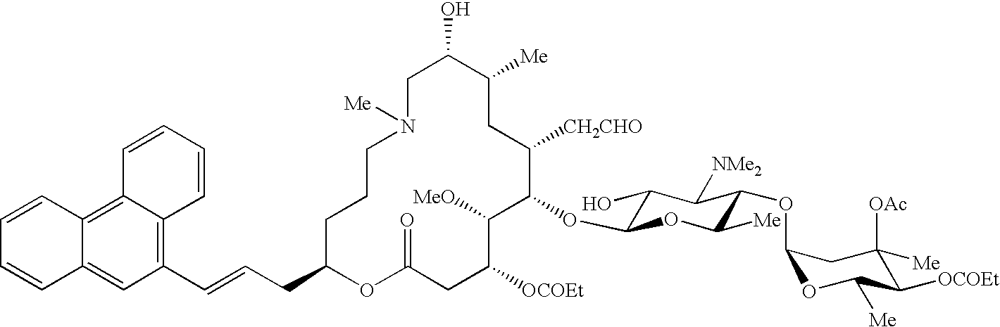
C1C(O)C([Me])CC([CH2CHO])C(OC2C(O)C([NMe2])C(OC3OC([Me])C([OCOEt])C([OAc])([Me])C3)C([Me])O2)C([MeO])C([OCOEt])CC(=O)OC(CC=CC2=C3C(=C4C(=C2)C=CC=C4)C=CC=C3)CCCN1[Me]
